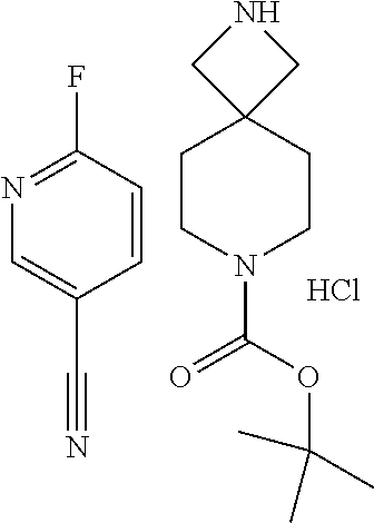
C1=CC(F)=NC=C1C#N.C1CN(C(OC(C)(C)C)=O)CCC12CNC2.Cl
